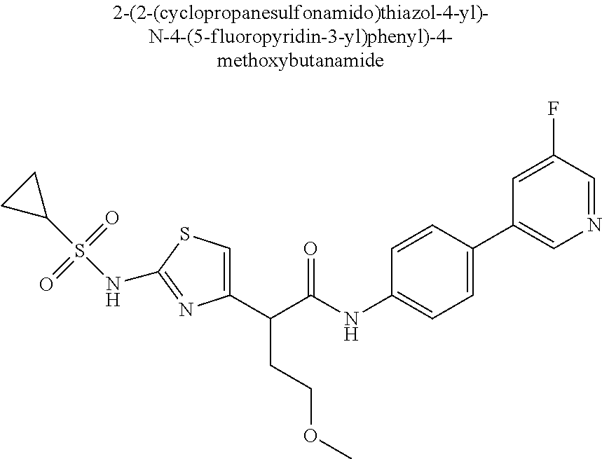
C1(C(C(NC2=CC=C(C3=CN=CC(F)=C3)C=C2)=O)CCOC)=CSC(NS(C2CC2)(=O)=O)=N1
